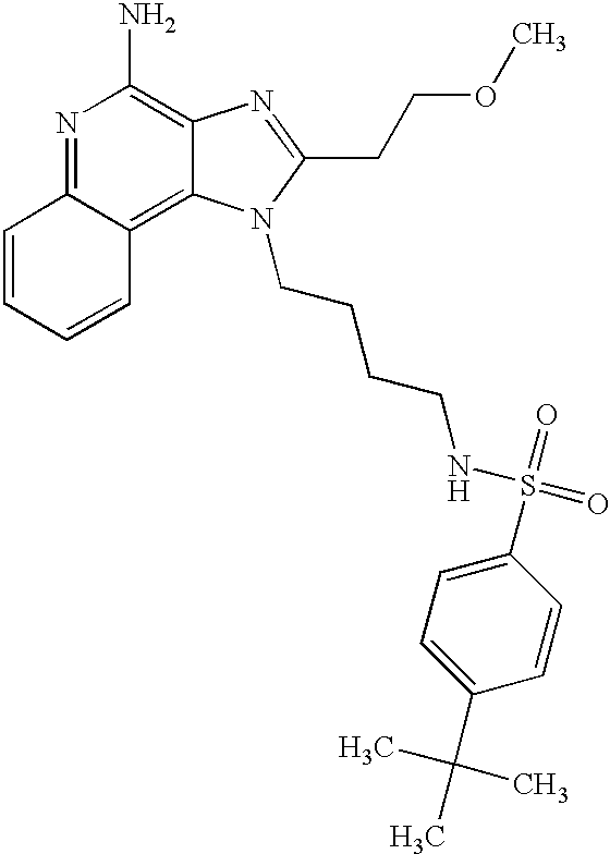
N1=C2C(=C3C(=C1N)N=C(CCOC)N3CCCCNS(=O)(=O)C1=CC=C(C(C)(C)C)C=C1)C=CC=C2
